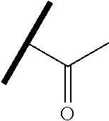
C(=O)(C(C)C)C
